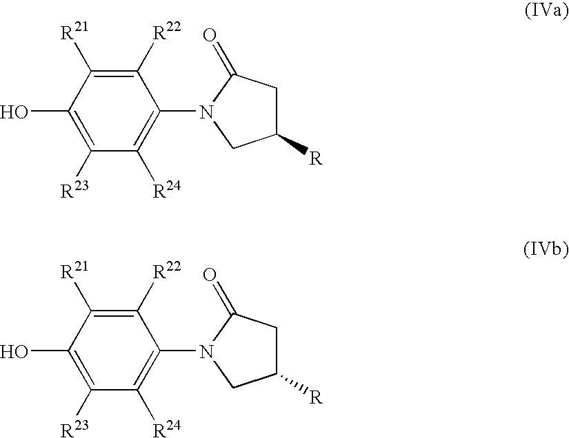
C1([R23])=C(O)C([R21])=C([R22])C(N2CC([R])CC2=O)=C1[R24].C1([R23])=C(O)C([R21])=C([R22])C(N2CC([R])CC2=O)=C1[R24]
